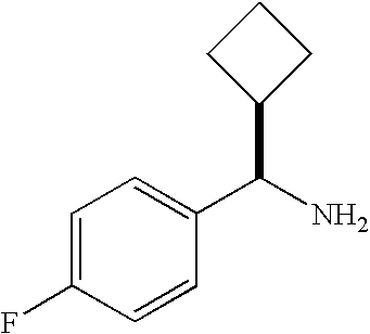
C1=C(F)C=CC(C(N)C2CCC2)=C1
